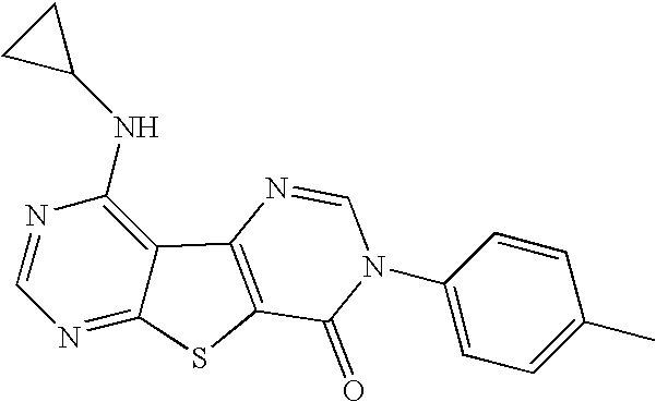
C1=NC(NC2CC2)=C2C(=N1)SC1=C2N=CN(C2=CC=C(C)C=C2)C1=O
